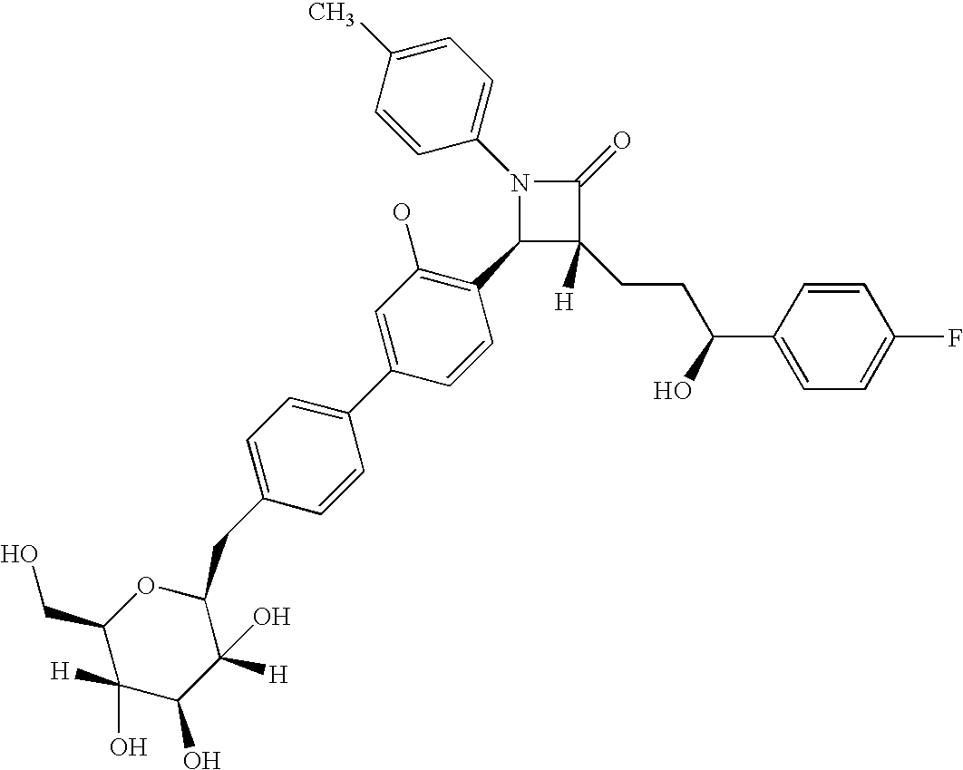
N1(C2=CC=C(C)C=C2)C(C2=C(O)C=C(C3=CC=C(CC4OC(CO)C(O)([H])C(O)C4([H])O)C=C3)C=C2)C(CCC(C2=CC=C(F)C=C2)O)([H])C1=O
